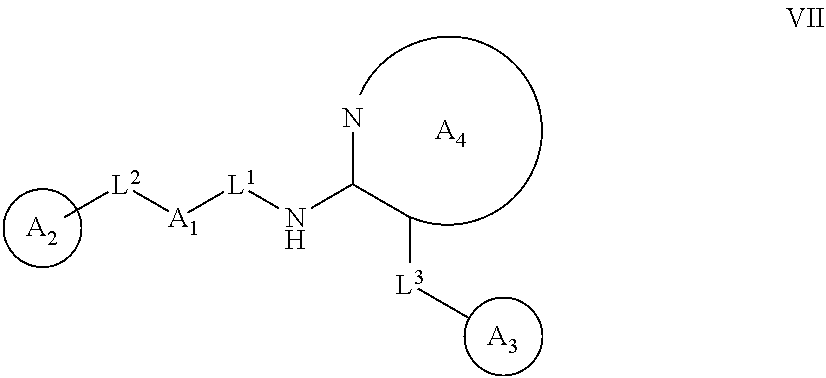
[A3].[L2]([A1][L1]NC(C[L3]C)N)C.[A2].[A4]
